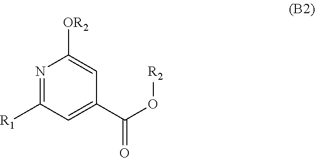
N1=C([R1])C=C(C(O[R2])=O)C=C1[OR2]
